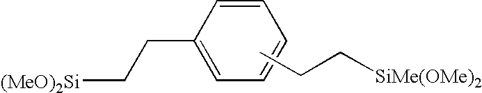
C1=CC(CC[(MeO)2Si])=CC=C1.CCC[SiMe(OMe)2]
